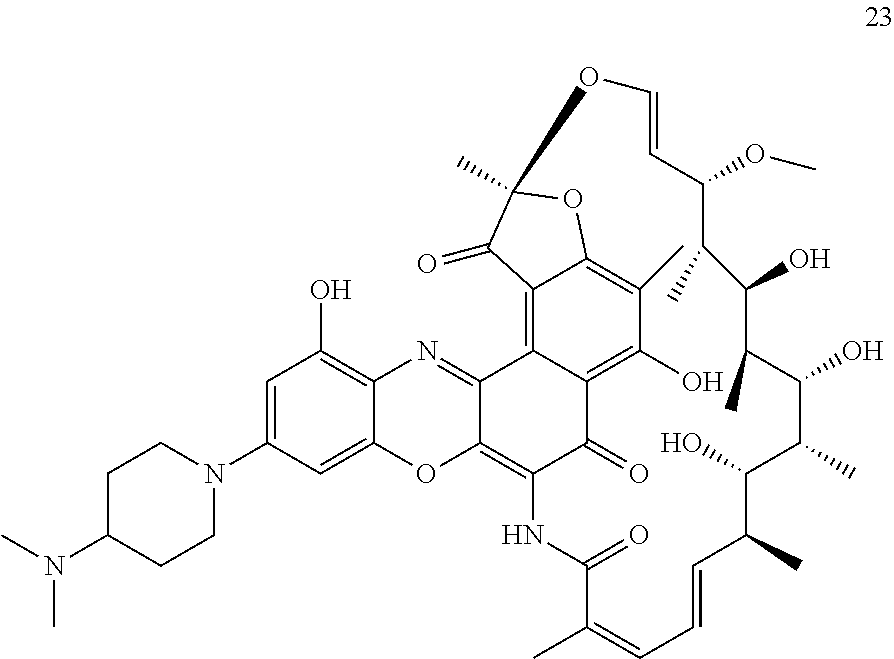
C1=C(N2CCC(N(C)C)CC2)C=C2C(=C1O)N=C1C(=C3C(=O)C4=C(O)C(C)=C5C(=C14)C(=O)C(C)(O5)OC=CC(OC)C(C)C(O)C(C)C(O)C(C)C(O)C(C)C=CC=C(C)C(=O)N3)O2
